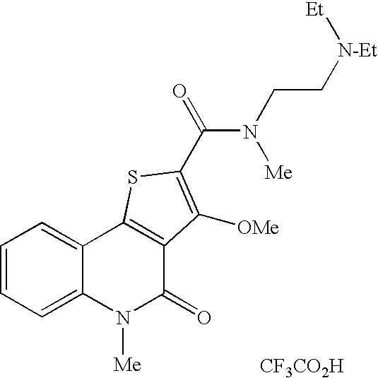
[CF3CO2H].N(C(=O)C1=C([OMe])C2=C(C3=CC=CC=C3N([Me])C2=O)S1)(CC[N-Et][Et])[Me]
